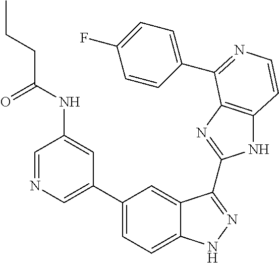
C1(C2=CN=CC(NC(CCC)=O)=C2)=CC=C2C(=C1)C(C1=NC3=C(N1)C=CN=C3C1=CC=C(F)C=C1)=NN2
